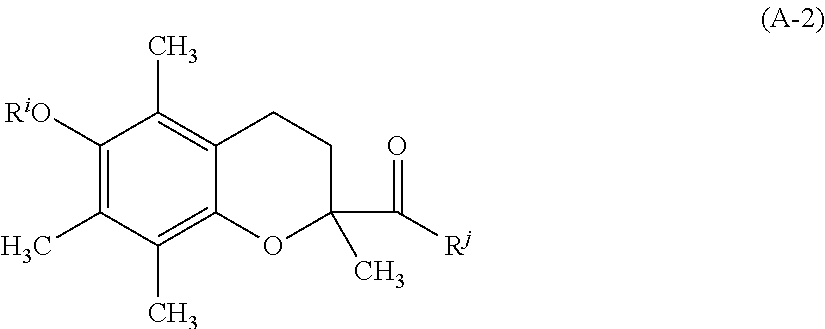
C1([RiO])=C(C)C(C)=C2C(=C1C)CCC(C([Rj])=O)(C)O2
